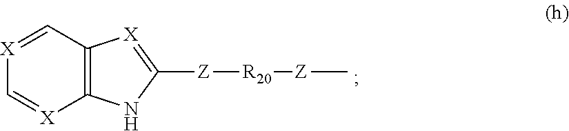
C1=[X]C2=C(C=[X]1)[X]=C([Z][R20][Z]C)N2
